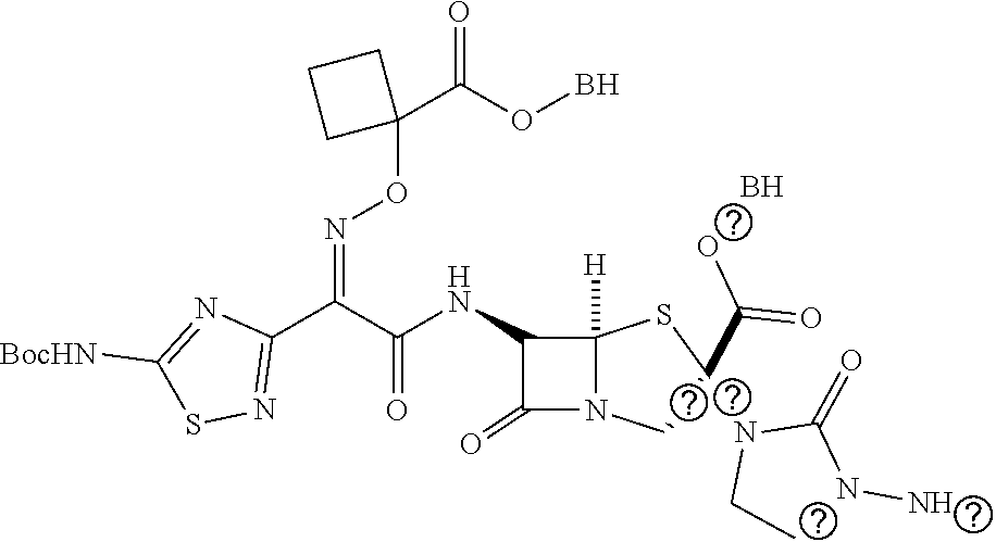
C1(C(C(NC2C(=O)N3C2([H])SC(N2CCN(N)C2=O)(C(=O)OB)C3)=O)=NOC2(C(=O)OB)CCC2)=NSC([BocHN])=N1
